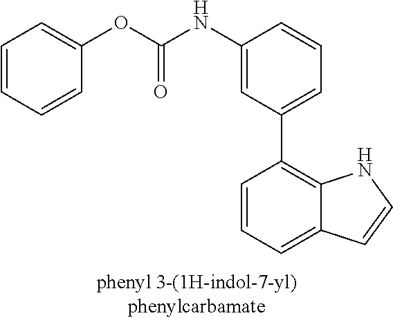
C1(NC(OC2=CC=CC=C2)=O)=CC(C2=C3C(=CC=C2)C=CN3)=CC=C1
